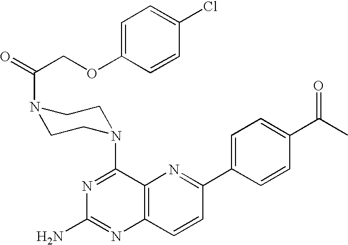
C12=C(C=CC(C3=CC=C(C(C)=O)C=C3)=N1)N=C(N)N=C2N1CCN(C(COC2=CC=C(Cl)C=C2)=O)CC1
